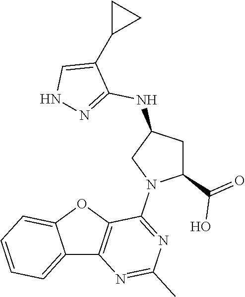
C12=CC=CC=C1OC1=C2N=C(C)N=C1N1C(C(=O)O)CC(NC2=NNC=C2C2CC2)C1
